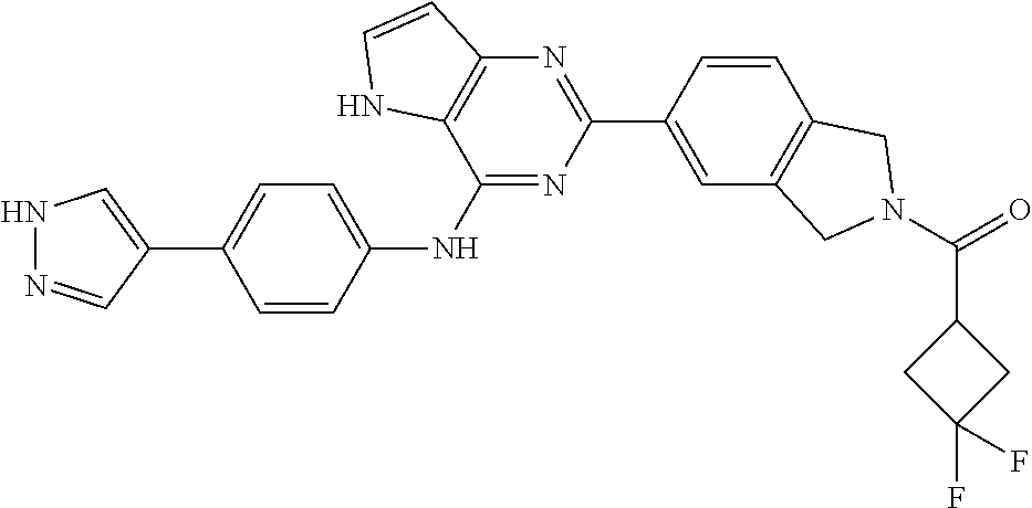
N1N=CC(C2=CC=C(NC3=NC(C4=CC5=C(C=C4)CN(C(=O)C4CC(F)(F)C4)C5)=NC4=C3NC=C4)C=C2)=C1
